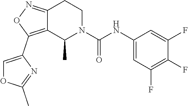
C12=C(C3=COC(C)=N3)ON=C1CCN(C(NC1=CC(F)=C(F)C(F)=C1)=O)C2C
